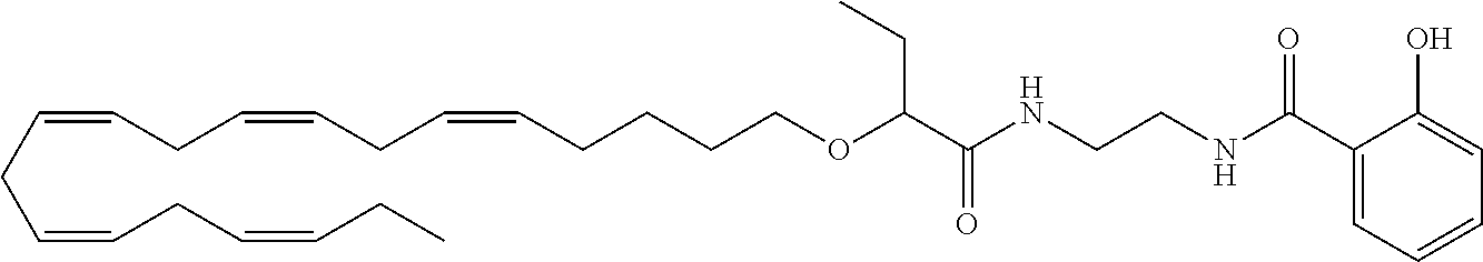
C(=CCC=CCC=CCC)CC=CCC=CCCCCOC(C(NCCNC(C1=CC=CC=C1O)=O)=O)CC
